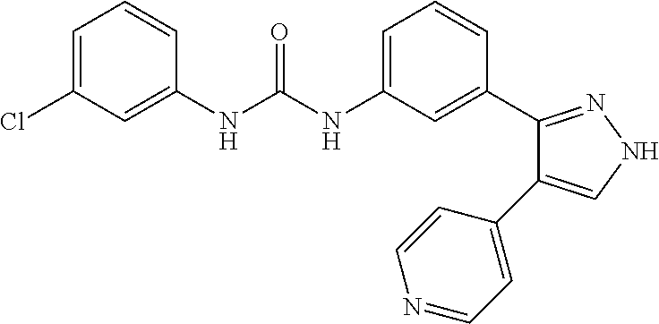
C1=C(Cl)C=C(NC(NC2=CC=CC(C3=NNC=C3C3=CC=NC=C3)=C2)=O)C=C1
